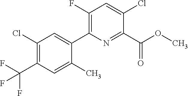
C1(C(OC)=O)=NC(C2=CC(Cl)=C(C(F)(F)F)C=C2C)=C(F)C=C1Cl
